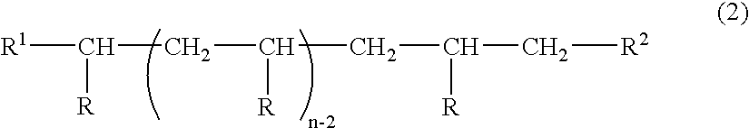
[R1]C(CC(CC(C[R2])[R])[R])[R]
